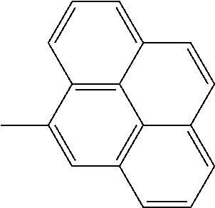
CC1=CC2=C3C4=C1C=CC=C4C=CC3=CC=C2
